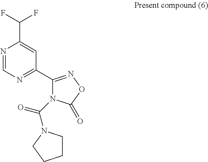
N1=CN=C(C2=NOC(=O)N2C(=O)N2CCCC2)C=C1C(F)F
